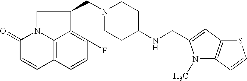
C12=C3C=CC(F)=C1C(CN1CCC(NCC4=CC5=C(N4C)C=CS5)CC1)CN2C(=O)C=C3
